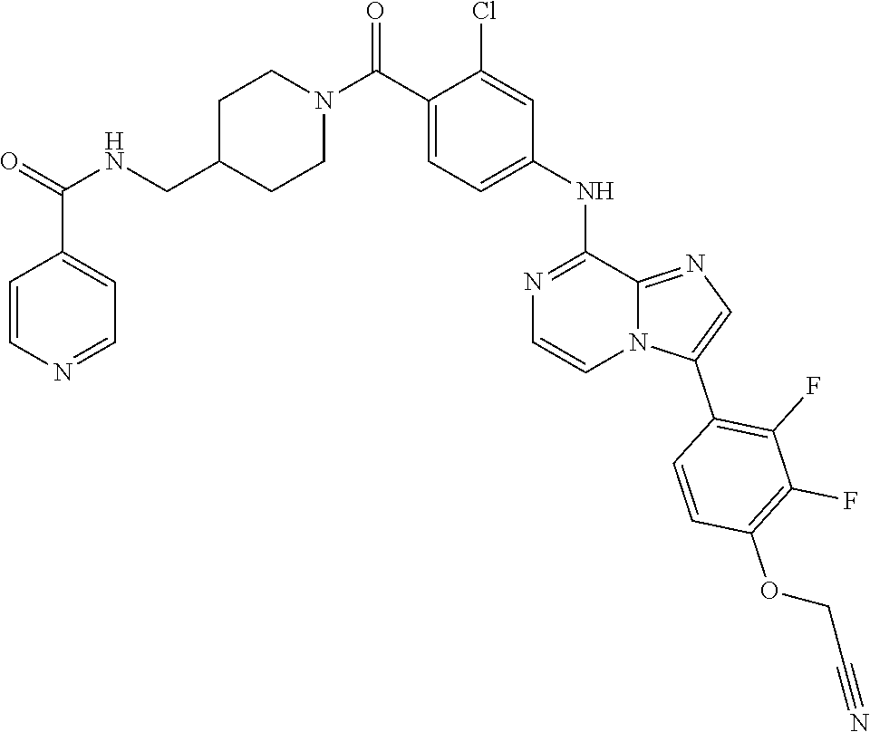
C1=CN=CC=C1C(=O)NCC1CCN(C(C2=CC=C(NC3=NC=CN4C3=NC=C4C3=C(F)C(F)=C(OCC#N)C=C3)C=C2Cl)=O)CC1
